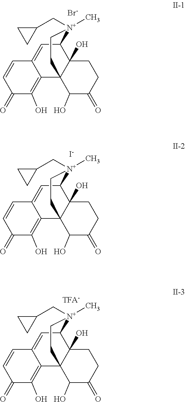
C12=CC3C4(O)C(C1=C(O)C(=O)C=C2)(C(O)C(=O)CC4)CC[N+]3(CC1CC1)C.[Br-].C12=CC3C4(O)C(C1=C(O)C(=O)C=C2)(C(O)C(=O)CC4)CC[N+]3(CC1CC1)C.[I-].C12=CC3C4(O)C(C1=C(O)C(=O)C=C2)(C(O)C(=O)CC4)CC[N+]3(CC1CC1)C.[TFA-]
